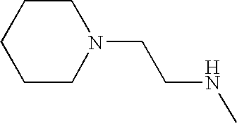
C1CN(CCNC)CCC1
